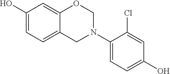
C1(O)=CC=C2C(=C1)OCN(C1=CC=C(O)C=C1Cl)C2
